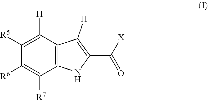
C1([R6])=C([R7])C2=C(C([H])=C1[R5])C([H])=C(C([X])=O)N2
